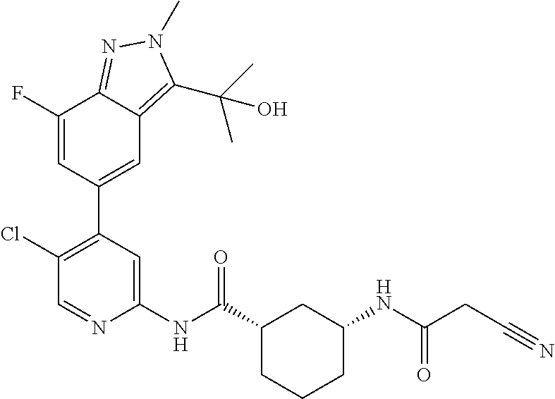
C1(F)=CC(C2=C(Cl)C=NC(NC(C3CCCC(NC(=O)CC#N)C3)=O)=C2)=CC2=C(C(C)(C)O)N(C)N=C12
